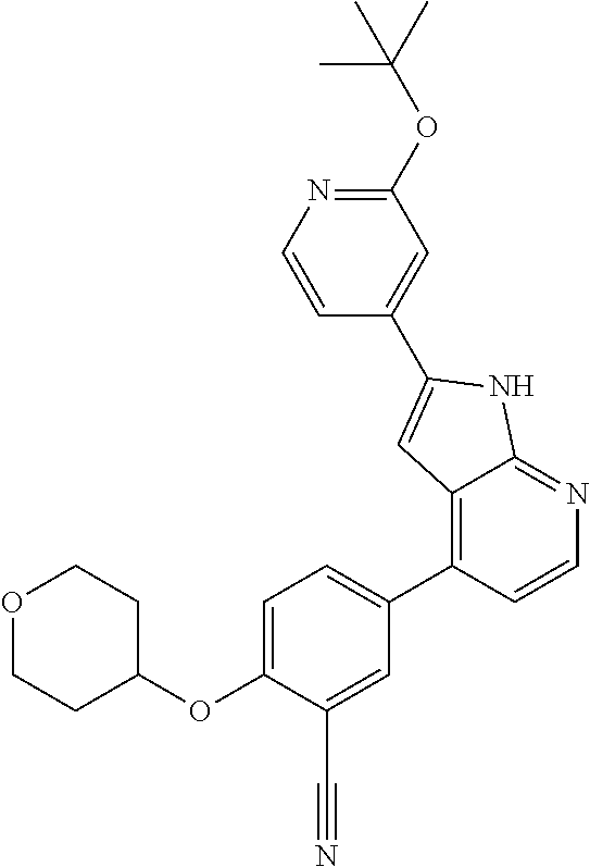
O1CCC(OC2=CC=C(C3=C4C(=NC=C3)NC(C3=CC(OC(C)(C)C)=NC=C3)=C4)C=C2C#N)CC1
